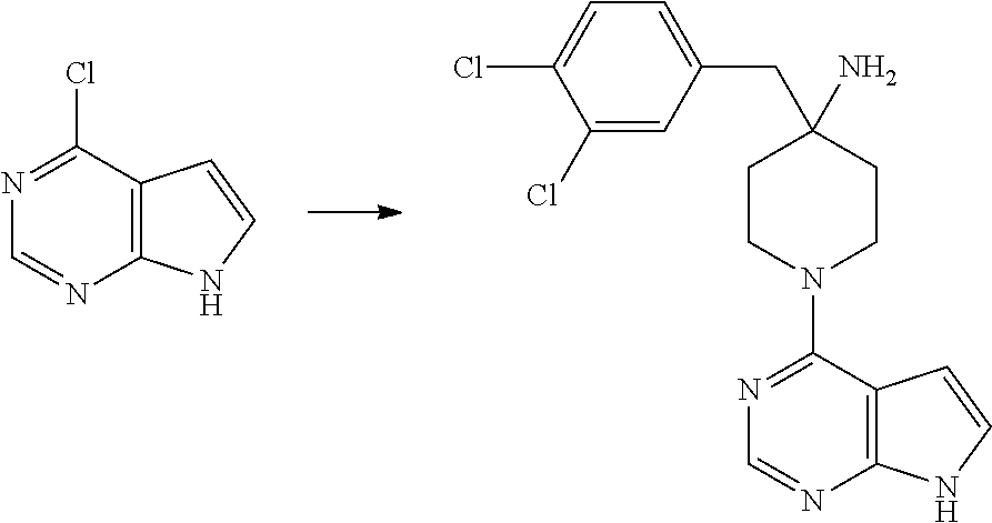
C1(Cl)=CC(CC2(N)CCN(C3=NC=NC4=C3C=CN4)CC2)=CC=C1Cl.C12=C(C(Cl)=NC=N1)C=CN2
